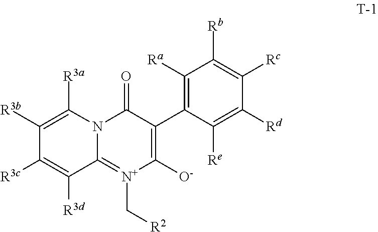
C1([Ra])=C(C2=C([O-])[N+](C[R2])=C3N(C2=O)C([R3a])=C([R3b])C([R3c])=C3[R3d])C([Re])=C([Rd])C([Rc])=C1[Rb]
